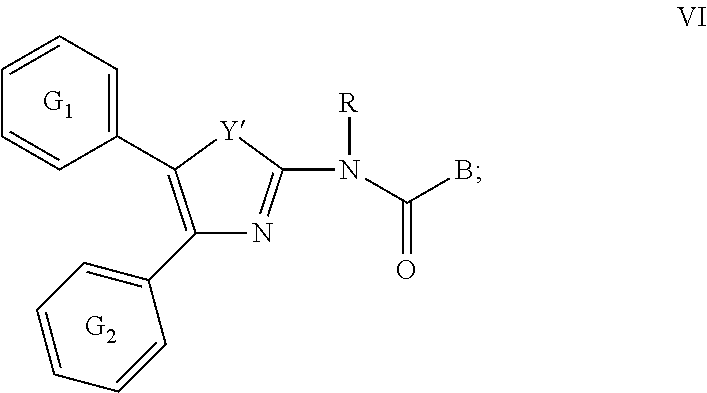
C1(C2=CC=CC=C2)=C(C2=CC=CC=C2)[Y]C(N(C(B)=O)[R])=N1.[G2].[G1]
